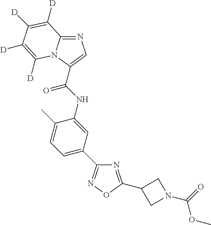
N1=C(C2CN(C(OC)=O)C2)ON=C1C1=CC=C(C)C(NC(=O)C2=CN=C3N2C([D])=C([D])C([D])=C3[D])=C1
